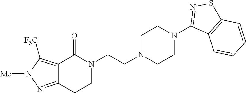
N1(CCN2CCN(C3=NSC4=C3C=CC=C4)CC2)C(=O)C2=C([F3C])N([Me])N=C2CC1
